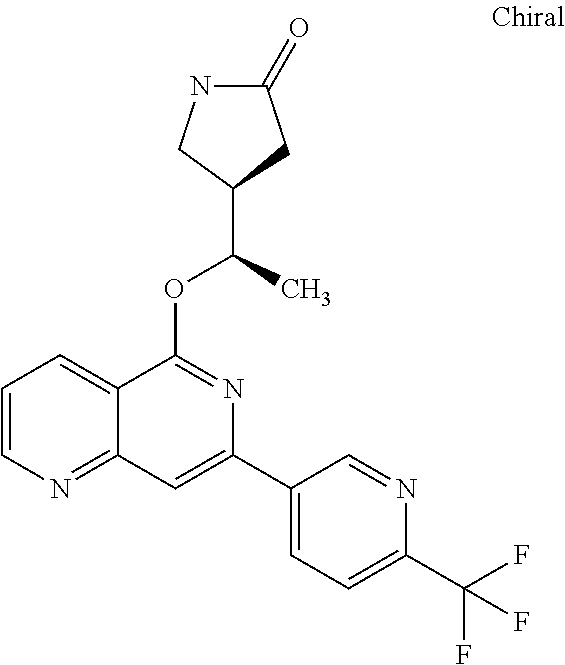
C12=CC=CN=C1C=C(C1=CC=C(C(F)(F)F)N=C1)N=C2OC(C)C1CC(=O)NC1
